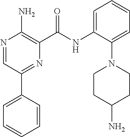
N1=CC(C2=CC=CC=C2)=NC(C(NC2=CC=CC=C2N2CCC(N)CC2)=O)=C1N
